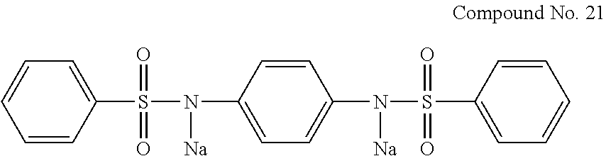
C1=CC(S(N(C2=CC=C(N(S(C3=CC=CC=C3)(=O)=O)[Na])C=C2)[Na])(=O)=O)=CC=C1
